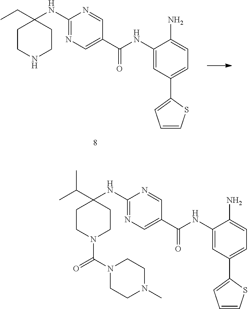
C1CN(C(N2CCN(C)CC2)=O)CCC1(C(C)C)NC1=NC=C(C(NC2=CC(C3=CC=CS3)=CC=C2N)=O)C=N1.C1CNCCC1(CC)NC1=NC=C(C(NC2=CC(C3=CC=CS3)=CC=C2N)=O)C=N1
